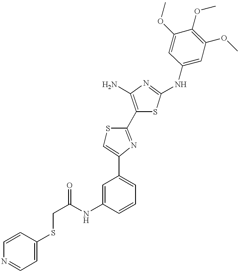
C(C(NC1=CC(C2=CSC(C3=C(N)N=C(NC4=CC(OC)=C(OC)C(OC)=C4)S3)=N2)=CC=C1)=O)SC1=CC=NC=C1
